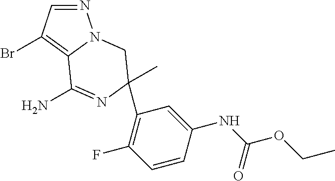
N1=CC(Br)=C2N1CC(C)(C1=C(F)C=CC(NC(=O)OCC)=C1)N=C2N
